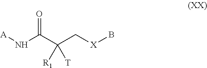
[A]NC(C(C[X]B)([R1])[T])=O
